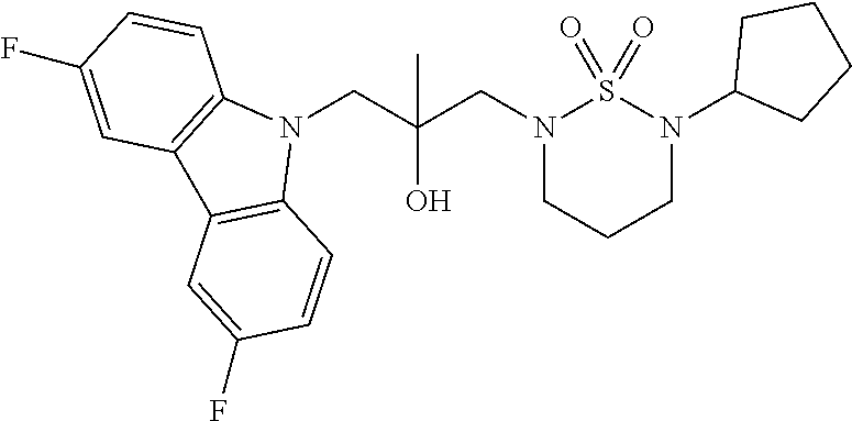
N1(CC(CN2CCCN(C3CCCC3)S2(=O)=O)(O)C)C2=C(C3=C1C=CC(F)=C3)C=C(F)C=C2
